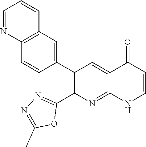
C12=C(C=C(C3=C(C4=NN=C(C)O4)N=C4C(=C3)C(=O)C=CN4)C=C1)C=CC=N2
